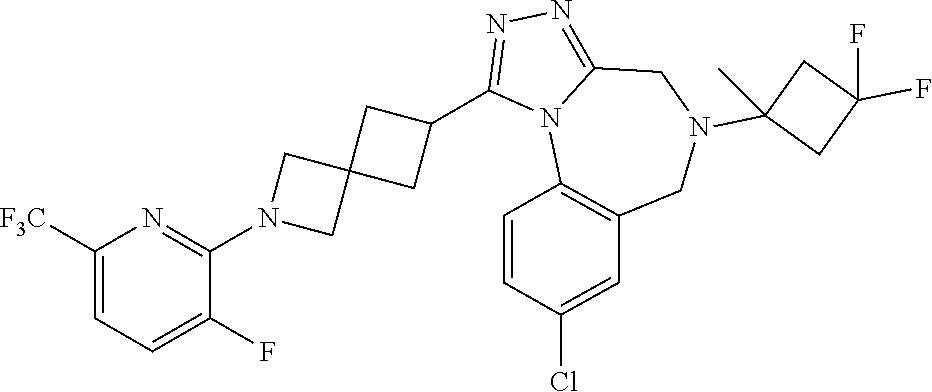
C1([F3C])=CC=C(F)C(N2CC3(C2)CC(C2=NN=C4N2C2=C(CN(C5(C)CC(F)(F)C5)C4)C=C(Cl)C=C2)C3)=N1
